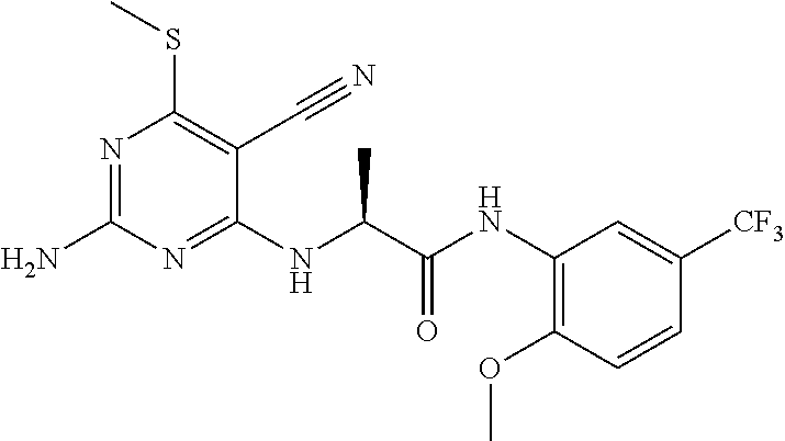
N1=C(N)N=C(NC(C(NC2=C(OC)C=CC([CF3])=C2)=O)C)C(C#N)=C1SC
